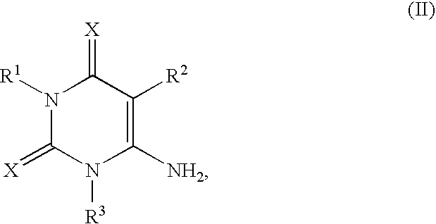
N1([R1])C(=[X])N([R3])C([NH2])=C([R2])C1=[X]
